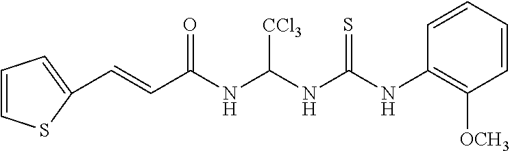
C1([OCH3])=C(NC(NC(NC(C=CC2=CC=CS2)=O)[CCl3])=S)C=CC=C1
